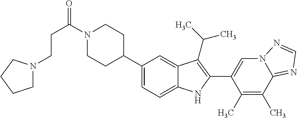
C(C(=O)N1CCC(C2=CC=C3C(=C2)C(C(C)C)=C(C2=CN4C(=NC=N4)C(C)=C2C)N3)CC1)CN1CCCC1
